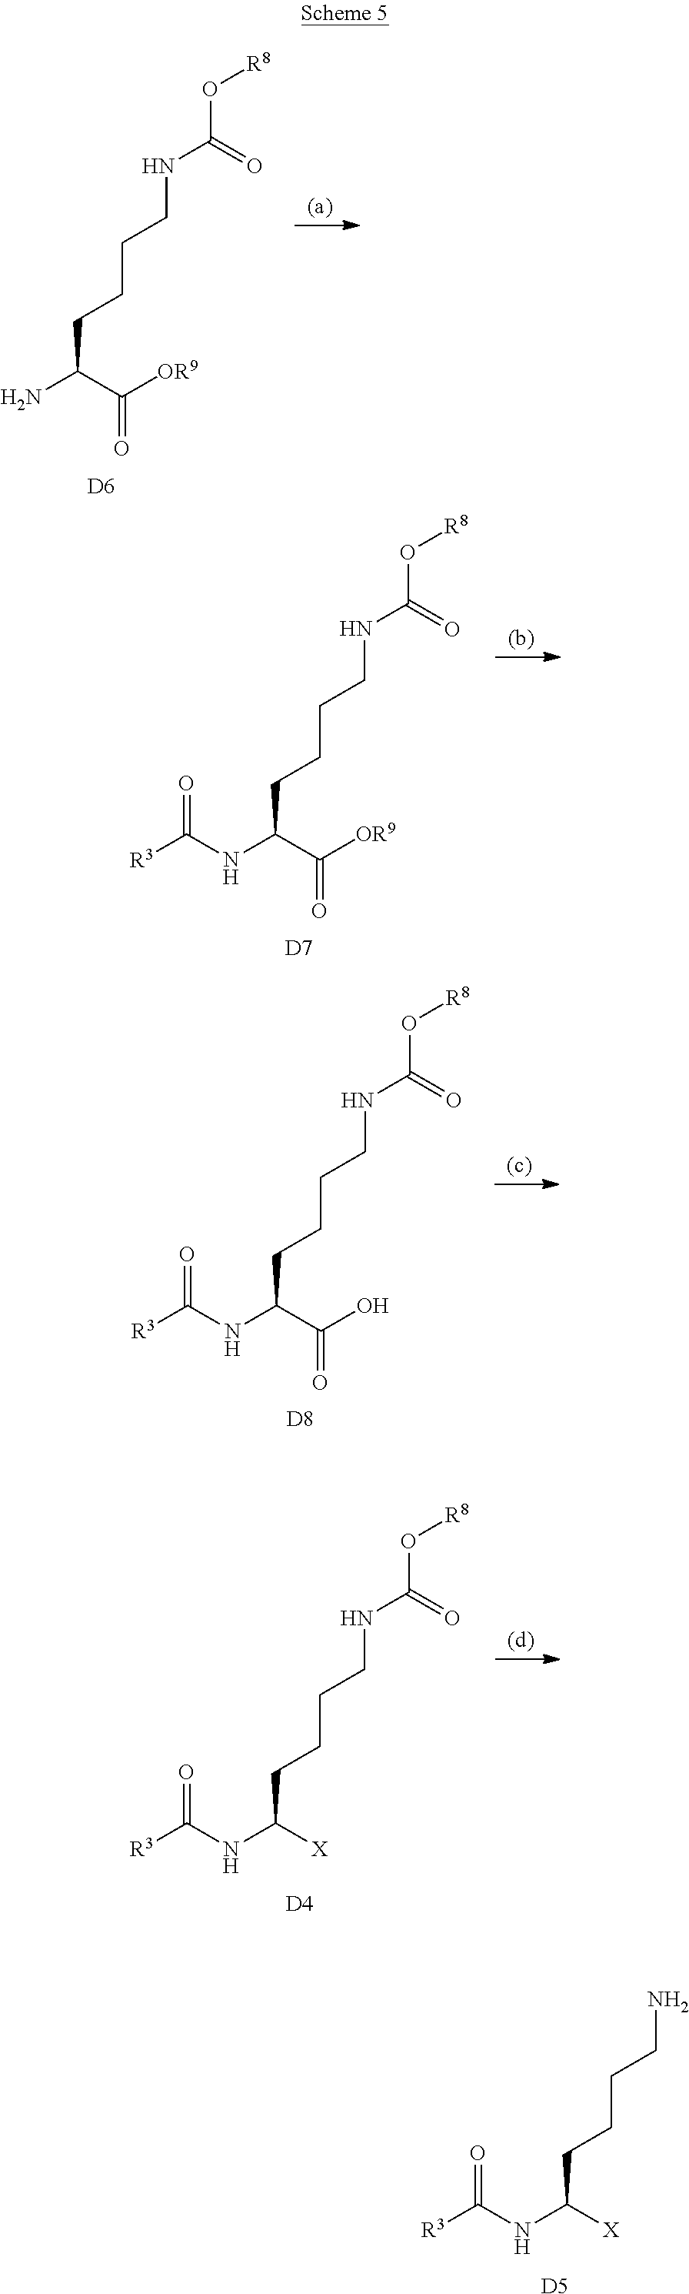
NC(C([OR9])=O)CCCCNC(O[R8])=O.[D6].O=C(NC(C(=O)[OR9])CCCCNC(O[R8])=O)[R3].[D7].O=C(NC(C(=O)O)CCCCNC(O[R8])=O)[R3].[D8].O=C(NC([X])CCCCNC(O[R8])=O)[R3].[D4].O=C(NC([X])CCCCN)[R3].[D5]
